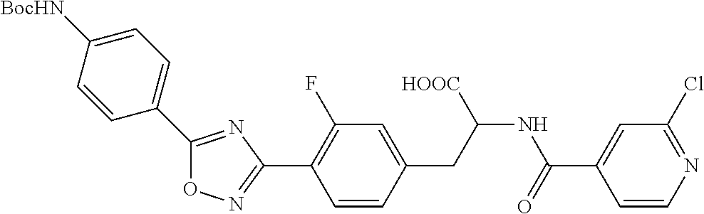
C1(C2=C(F)C=C(CC(NC(=O)C3=CC(Cl)=NC=C3)[HOOC])C=C2)=NOC(C2=CC=C([BocHN])C=C2)=N1
